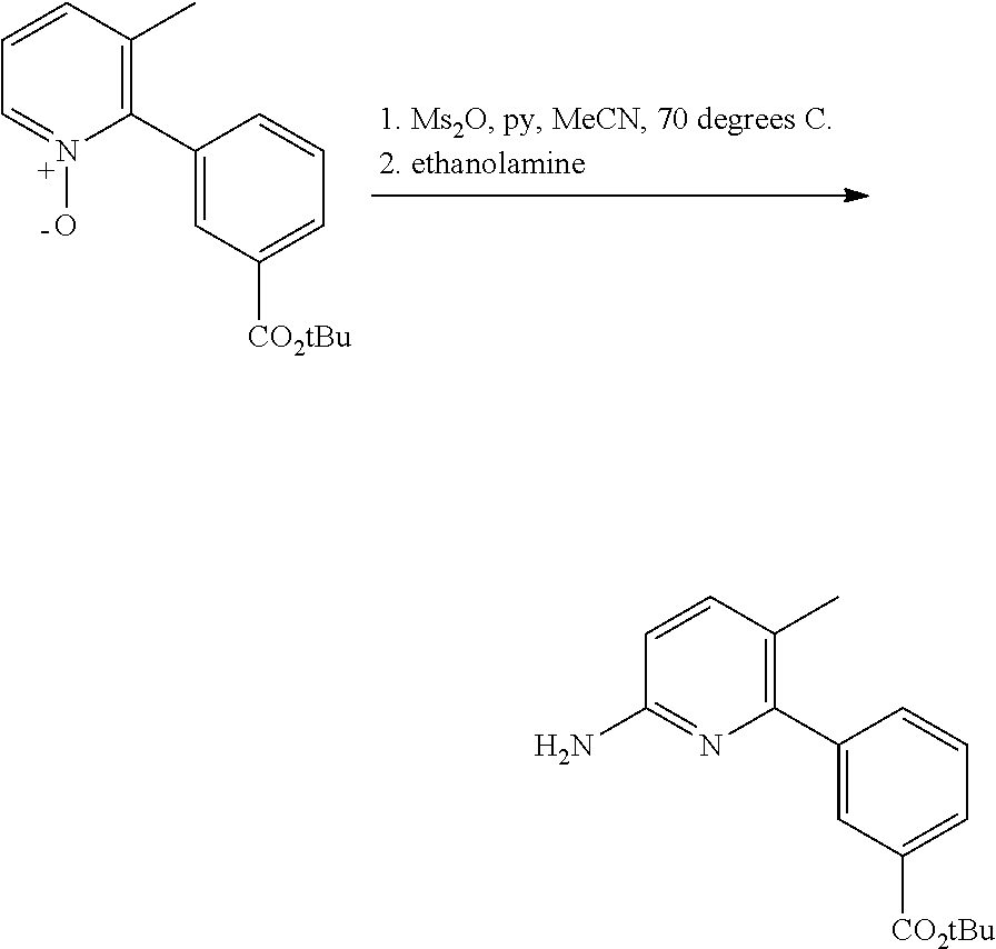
C1=CC=C([CO2tBu])C=C1C1=C(C)C=CC(N)=N1.C1=CC=C([CO2tBu])C=C1C1=C(C)C=CC=N1O
